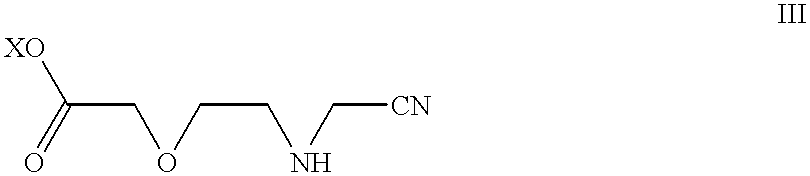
O(CC(=O)[XO])CCNC[CN]
